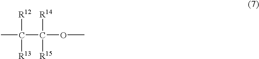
CC(C(OC)([R14])[R15])([R12])[R13]
